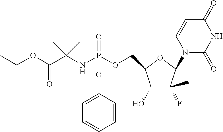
O(C(C(NP(OCC1C(O)C(F)(C)C(N2C(=O)NC(=O)C=C2)O1)(=O)OC1=CC=CC=C1)(C)C)=O)CC
